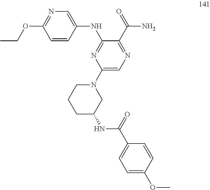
N(C1=NC(N2CCCC(NC(C3=CC=C(OC)C=C3)=O)C2)=CN=C1C(=O)N)C1=CN=C(OCC)C=C1
